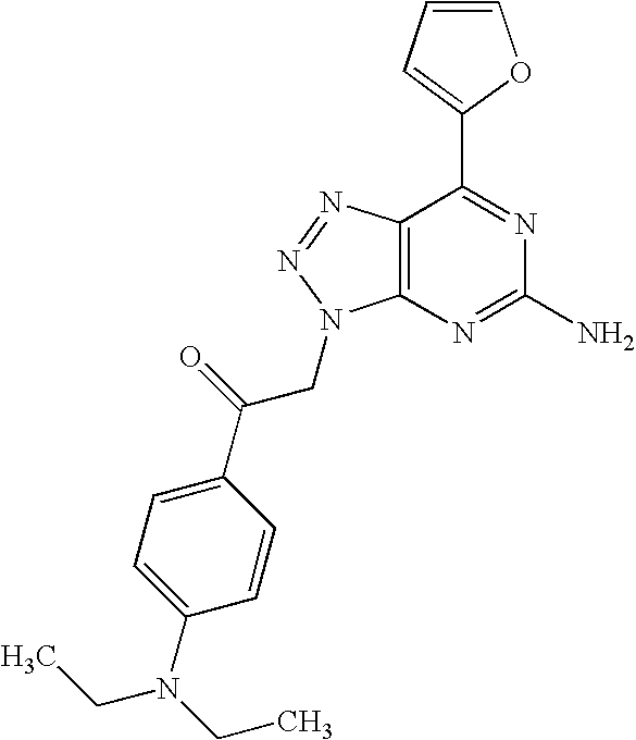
C1=CC=C(C2=NC(N)=NC3=C2N=NN3CC(=O)C2=CC=C(N(CC)CC)C=C2)O1
